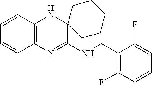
C1=CC2=C(C=C1)N=C(NCC1=C(F)C=CC=C1F)C1(N2)CCCCC1
